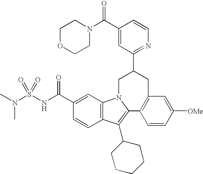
C1N(C(C2=CC(C3CN4C5=C(C(C6CCCCC6)=C4C4=C(C3)C=C([OMe])C=C4)C=CC(C(NS(N(C)C)(=O)=O)=O)=C5)=NC=C2)=O)CCOC1
